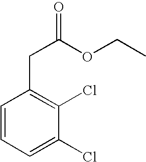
C1=CC=C(Cl)C(Cl)=C1CC(=O)OCC
